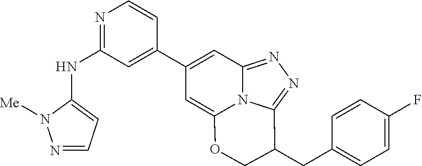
N1=CC=C(NC2=NC=CC(C3=CC4=NN=C5N4C(=C3)OCC5CC3=CC=C(F)C=C3)=C2)N1[Me]
